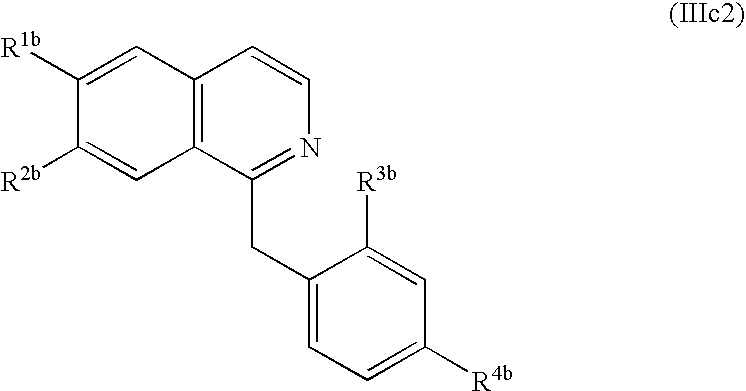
C1([R1b])=CC2=C(C=C1[R2b])C(CC1=CC=C([R4b])C=C1[R3b])=NC=C2
